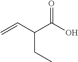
O=C(O)C(C=C)CC
